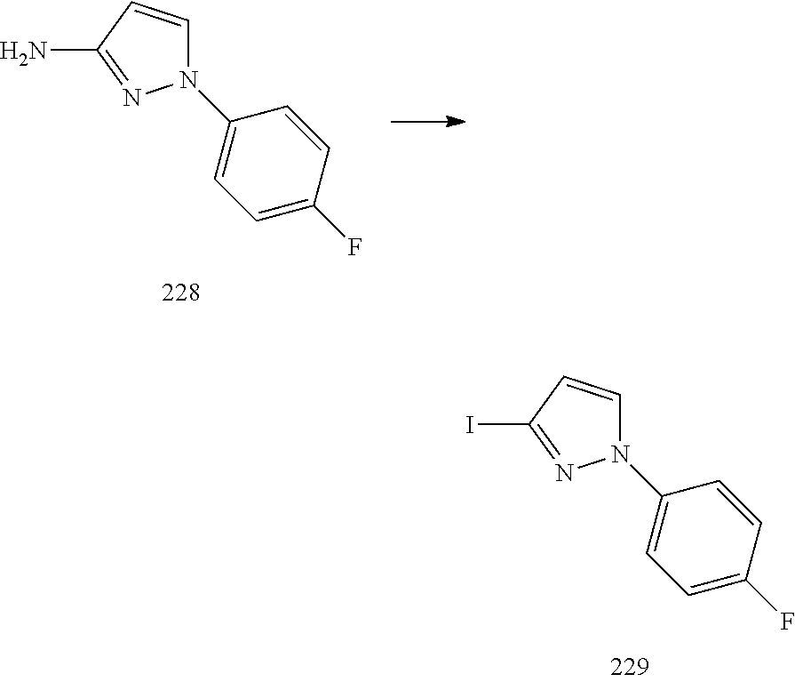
N1(C2=CC=C(F)C=C2)C=CC(I)=N1.N1(C2=CC=C(F)C=C2)C=CC(N)=N1
